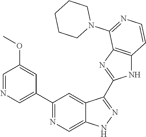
C1(C2=NC=C3C(=C2)C(C2=NC4=C(N2)C=CN=C4N2CCCCC2)=NN3)=CN=CC(OC)=C1
